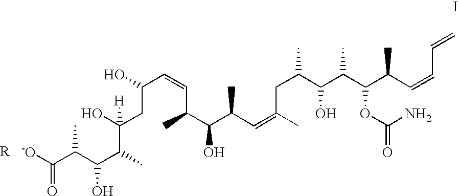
[R].[-O]C(C(C(O)C(C(CC(C=CC(C(C(C=C(C)CC(C(C(C(C(C=CC=C)C)OC(N)=O)C)O)C)C)O)C)O)(O)[H])C)C)=O
